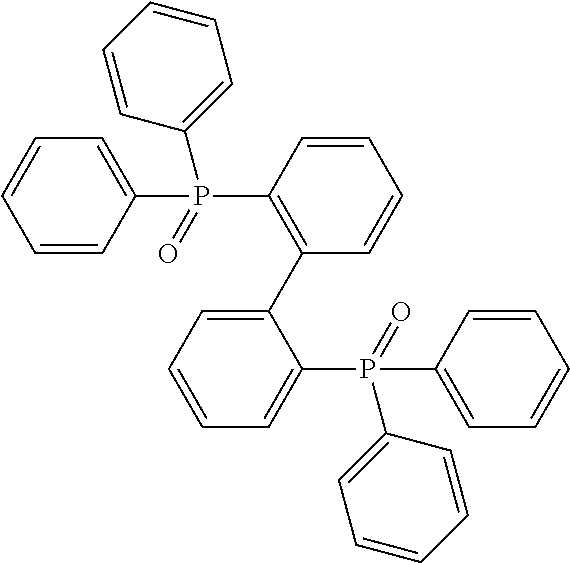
C1=CC(P(C2=CC=CC=C2)(C2=CC=CC=C2)=O)=C(C2=CC=CC=C2P(C2=CC=CC=C2)(=O)C2=CC=CC=C2)C=C1
